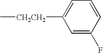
C1=C(F)C=CC=C1[CH2CH2]C
